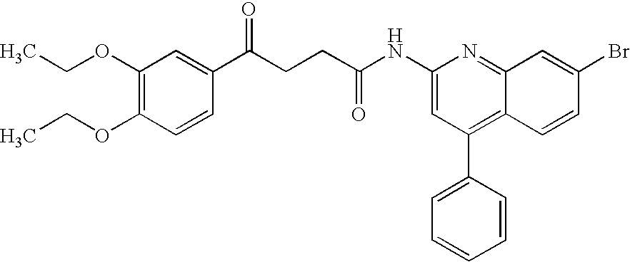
C1=CC(OCC)=C(OCC)C=C1C(CCC(=O)NC1=CC(C2=CC=CC=C2)=C2C(=N1)C=C(Br)C=C2)=O
